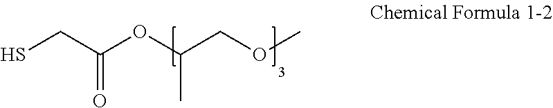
SCC(OC(COC)C)=O
